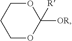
C1OC([R])([OR])OCC1
